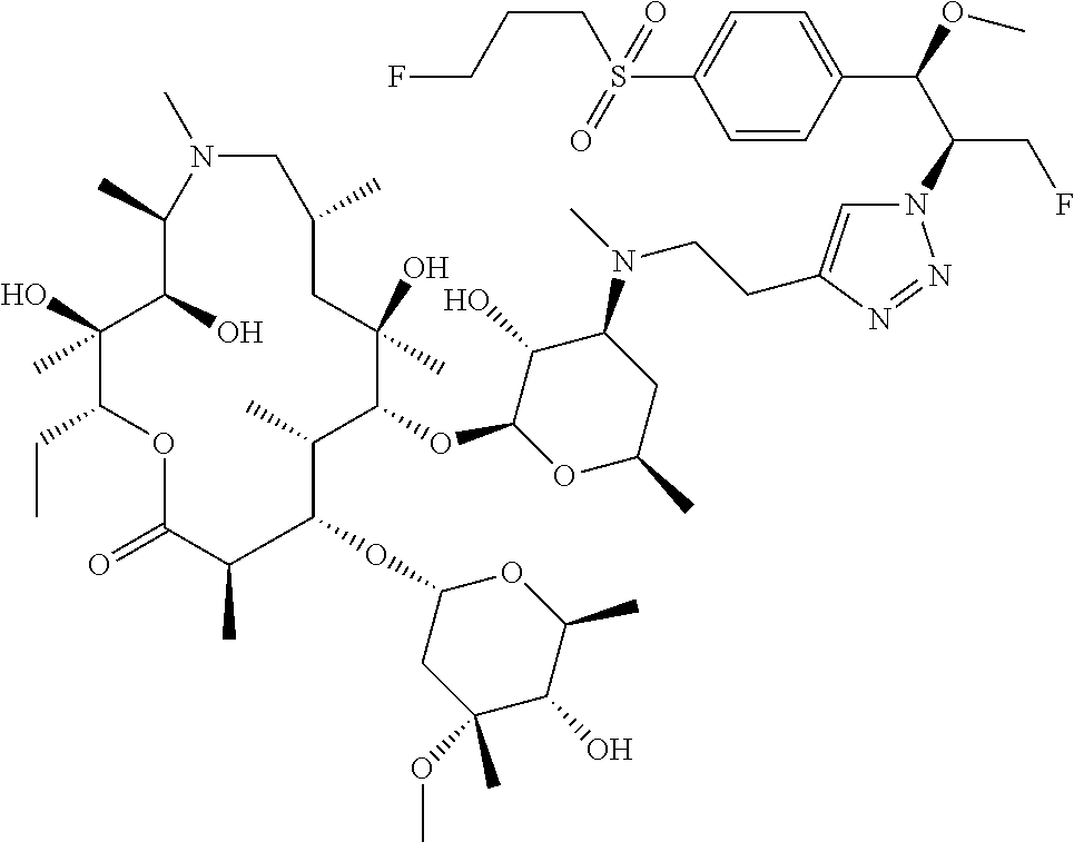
N1=NN(C(C(C2=CC=C(S(=O)(CCCF)=O)C=C2)OC)CF)C=C1CCN(C1C(O)C(OC2C(C)C(OC3CC(OC)(C)C(O)C(C)O3)C(C)C(=O)OC(CC)C(O)(C)C(O)C(C)N(C)CC(C)CC2(O)C)OC(C)C1)C
